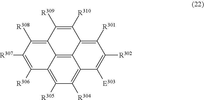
C12=C([R305])C([R304])=C3C4=C1C(=C([R308])C([R307])=C2[R306])C([R309])=C([R310])C4=C([R301])C([R302])=C3[E303]
